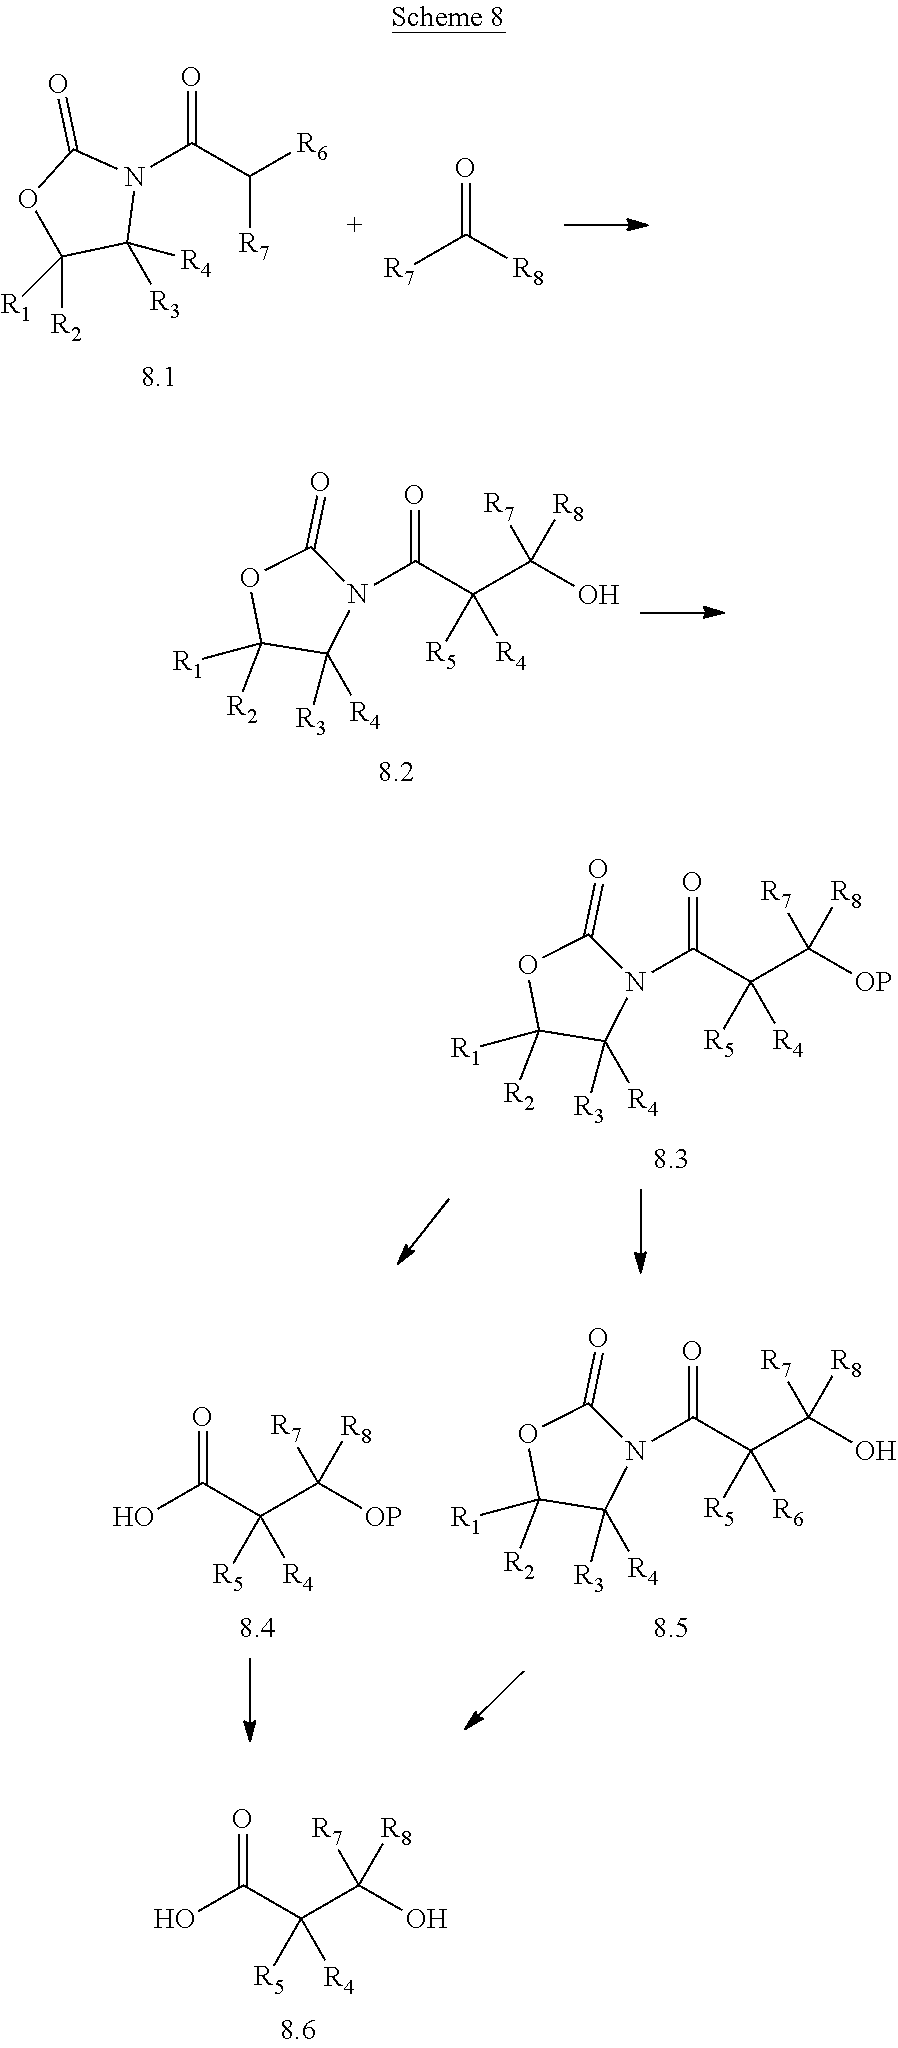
N1(C(C([R6])[R7])=O)C(=O)OC([R2])([R1])C1([R3])[R4].[R7]C([R8])=O.N1(C(C(C(O)([R7])[R8])([R4])[R5])=O)C(=O)OC([R2])([R1])C1([R3])[R4].N1(C(C(C([OP])([R7])[R8])([R4])[R5])=O)C(=O)OC([R2])([R1])C1([R3])[R4].OC(C(C([OP])([R7])[R8])([R4])[R5])=O.N1(C(C(C(O)([R7])[R8])([R6])[R5])=O)C(=O)OC([R2])([R1])C1([R3])[R4].OC(C(C(O)([R7])[R8])([R4])[R5])=O
